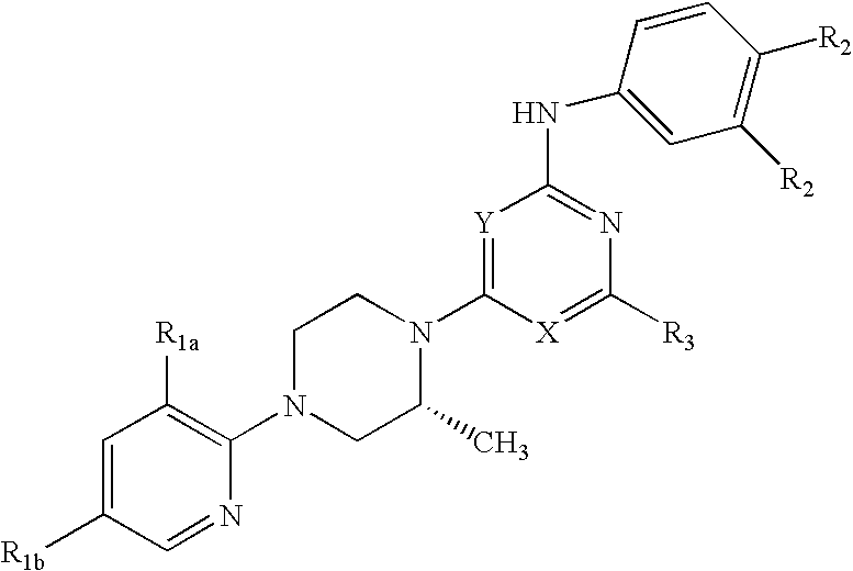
[Y]1=C(N2C(C)CN(C3=C([R1a])C=C([R1b])C=N3)CC2)[X]=C([R3])N=C1NC1=CC([R2])=C([R2])C=C1
